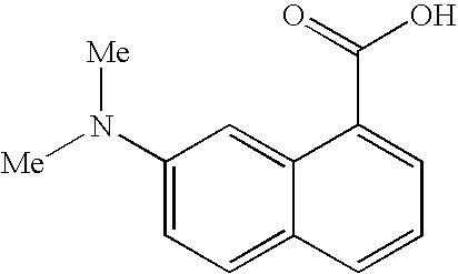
C1=C(N([Me])[Me])C=C2C(=C1)C=CC=C2C(=O)O
